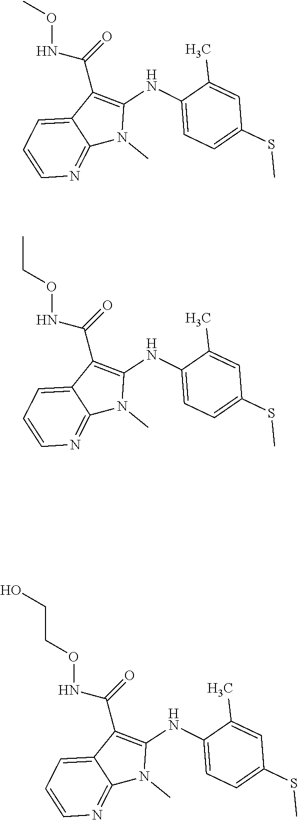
O(NC(=O)C1=C(NC2=CC=C(SC)C=C2C)N(C)C2=NC=CC=C12)C.O(NC(=O)C1=C(NC2=CC=C(SC)C=C2C)N(C)C2=NC=CC=C12)CC.O(NC(=O)C1=C(NC2=CC=C(SC)C=C2C)N(C)C2=NC=CC=C12)CCO
